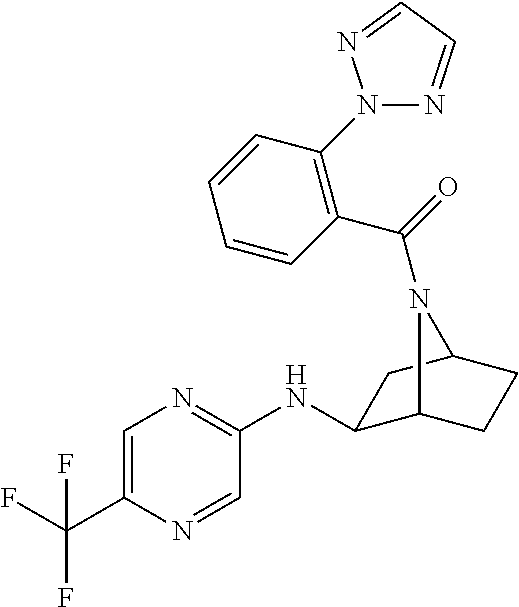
C1(NC2=NC=C(C(F)(F)F)N=C2)C2CCC(C1)N2C(=O)C1=C(N2N=CC=N2)C=CC=C1
